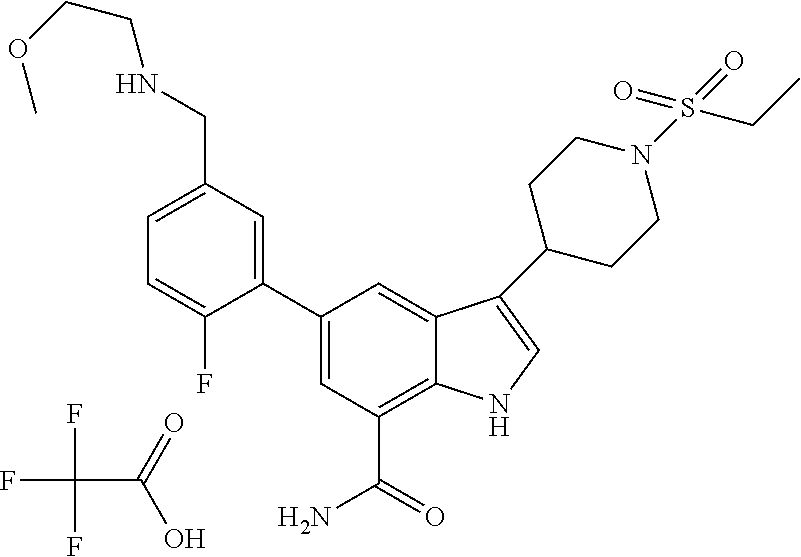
FC(C(=O)O)(F)F.C1=C(CNCCOC)C=C(C2=CC(C(=O)N)=C3C(=C2)C(C2CCN(S(=O)(=O)CC)CC2)=CN3)C(F)=C1
